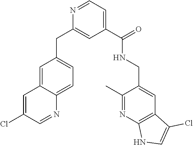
N1=CC=C(C(=O)NCC2=CC3=C(N=C2C)NC=C3Cl)C=C1CC1=CC=C2C(=C1)C=C(Cl)C=N2
